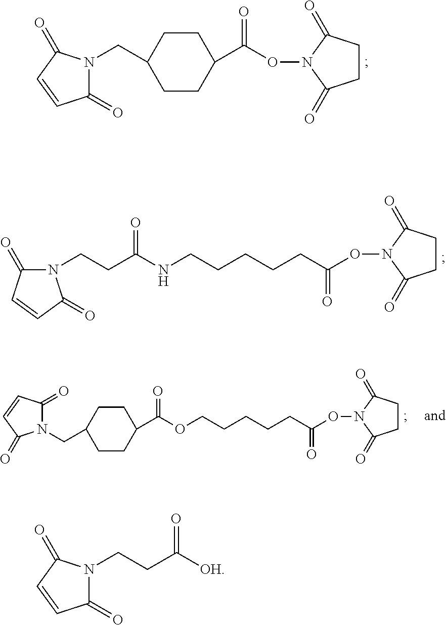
C1CC(C(ON2C(=O)CCC2=O)=O)CCC1CN1C(=O)C=CC1=O.C(C(ON1C(=O)CCC1=O)=O)CCCCOC(C1CCC(CN2C(=O)C=CC2=O)CC1)=O.C(C(ON1C(=O)CCC1=O)=O)CCCCNC(CCN1C(=O)C=CC1=O)=O.C(CN1C(=O)C=CC1=O)C([OH])=O
